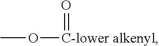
O(C)[C-lower alkenyl]=O
